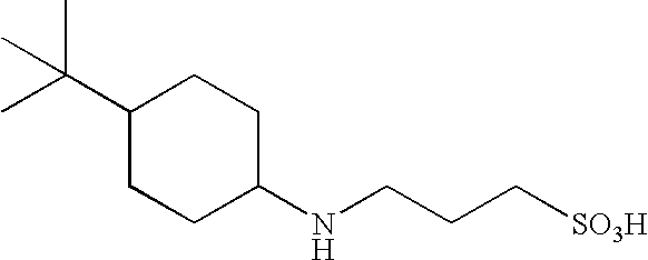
C1(NCCC[SO3H])CCC(C(C)(C)C)CC1
